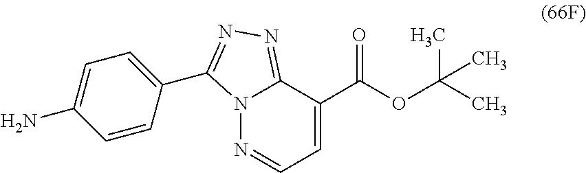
C12=NN=C(C3=CC=C(N)C=C3)N1N=CC=C2C(=O)OC(C)(C)C
